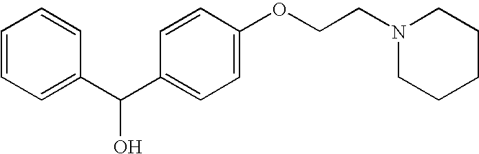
C1=CC=C(C(C2=CC=C(OCCN3CCCCC3)C=C2)O)C=C1
